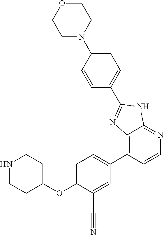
C1(OC2CCNCC2)=CC=C(C2=C3C(=NC=C2)NC(C2=CC=C(N4CCOCC4)C=C2)=N3)C=C1C#N
